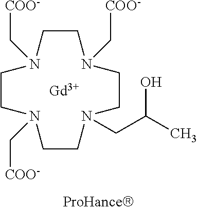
C1CN(C[COO-])CCN(C[COO-])CCN(CC(C)O)CCN1C[COO-].[Gd]
